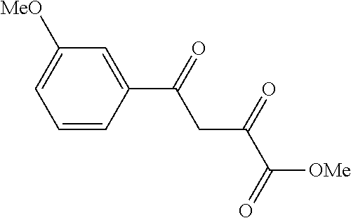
C1=C(C(=O)CC(=O)C([OMe])=O)C=CC=C1[MeO]
